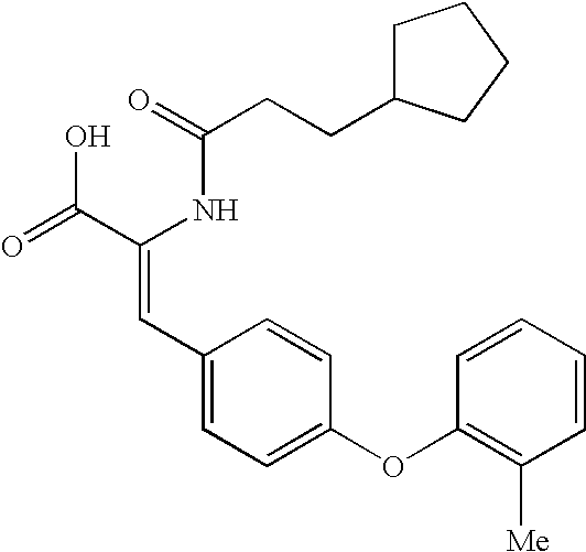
C(=O)(NC(C(=O)O)=CC1=CC=C(OC2=C([Me])C=CC=C2)C=C1)CCC1CCCC1
